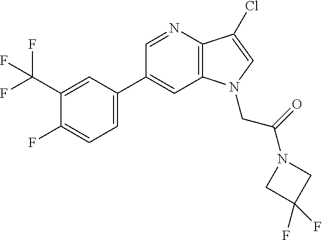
C1(C2=CC=C(F)C(C(F)(F)F)=C2)=CC2=C(C(Cl)=CN2CC(N2CC(F)(F)C2)=O)N=C1
